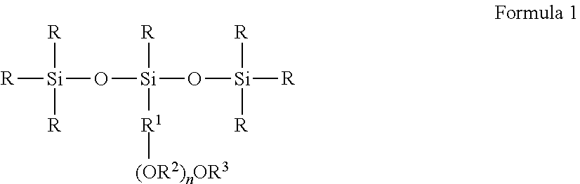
[R][Si]([R])([R])O[Si]([R])([R1][(OR2)nOR3])O[Si]([R])([R])[R]
